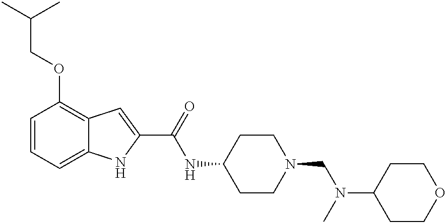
C1=CC=C2C(=C1OCC(C)C)C=C(C(=O)NC1CCN(CN(C3CCOCC3)C)CC1)N2
